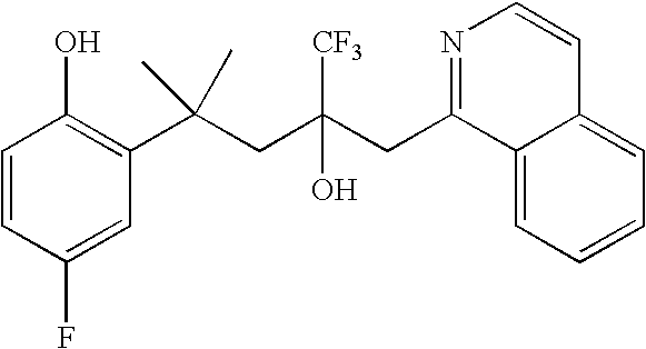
C1(F)=CC(C(CC(CC2=NC=CC3=CC=CC=C23)([CF3])O)(C)C)=C(O)C=C1
